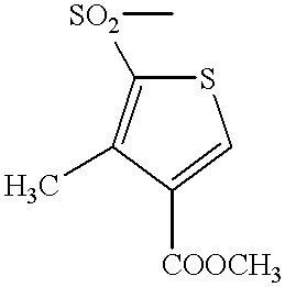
S1C=C([COOCH3])C(C)=C1[SO2]C
